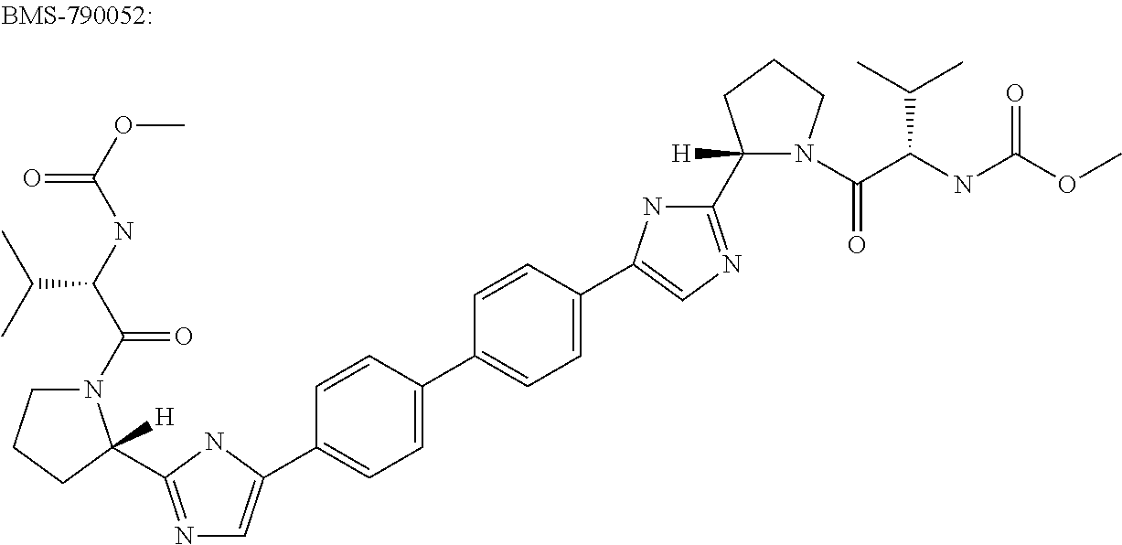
N1(C(C(NC(OC)=O)C(C)C)=O)CCCC1([H])C1=NC=C(C2=CC=C(C3=CC=C(C4=CN=C(C5([H])N(C(C(NC(OC)=O)C(C)C)=O)CCC5)N4)C=C3)C=C2)N1
